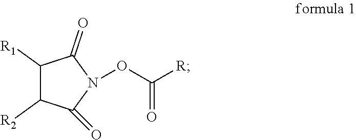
C1([R1])C([R2])C(=O)N(OC([R])=O)C1=O
